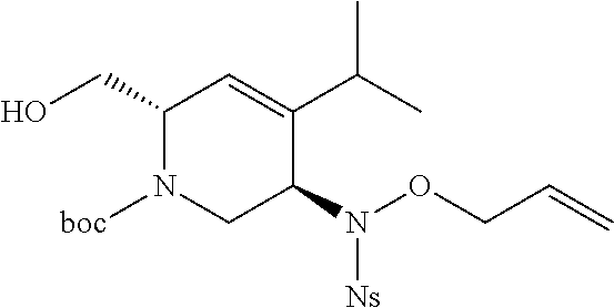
C1(CO)N([boc])CC(N([Ns])OCC=C)C(C(C)C)=C1
